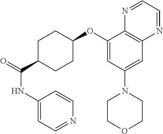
C1(NC(C2CCC(OC3=CC(N4CCOCC4)=CC4=C3N=CC=N4)CC2)=O)=CC=NC=C1
